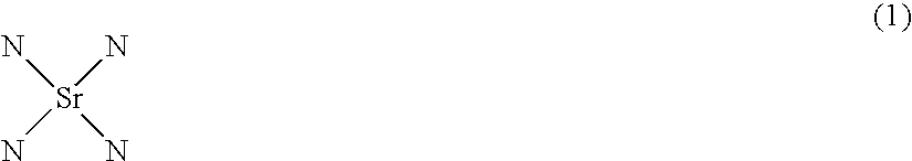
[Sr](N)(N)(N)N
